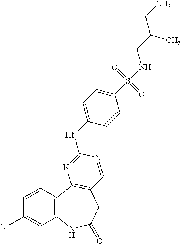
C1(Cl)=CC2=C(C=C1)C1=C(CC(=O)N2)C=NC(NC2=CC=C(S(NCC(C)CC)(=O)=O)C=C2)=N1
